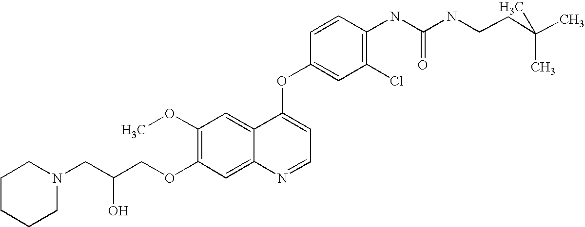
C1=CC(OC2=CC=NC3=CC(OCC(CN4CCCCC4)O)=C(OC)C=C23)=CC(Cl)=C1NC(=O)NCCC(C)(C)C
